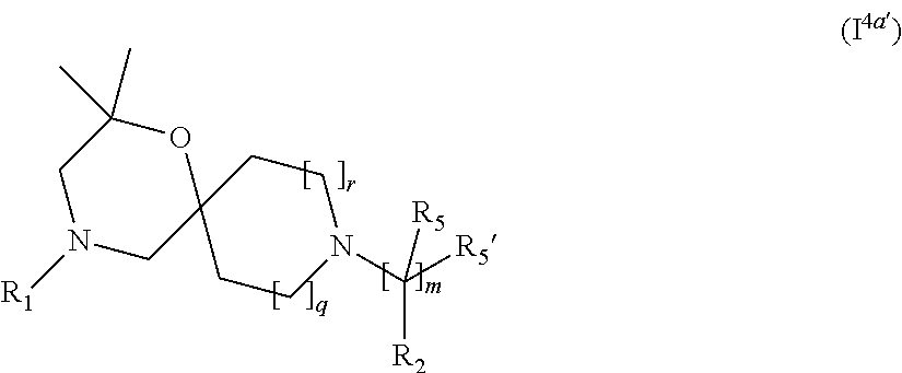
C1N([R1])CC2(OC1(C)C)CCN(C([R5])([R2])[R5])CC2
